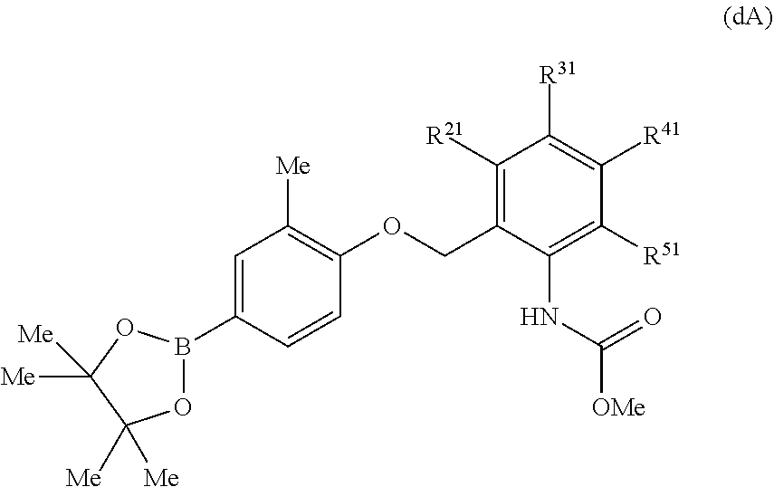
B1(C2=CC([Me])=C(OCC3=C([R21])C([R31])=C([R41])C([R51])=C3NC([OMe])=O)C=C2)OC([Me])([Me])C([Me])([Me])O1
